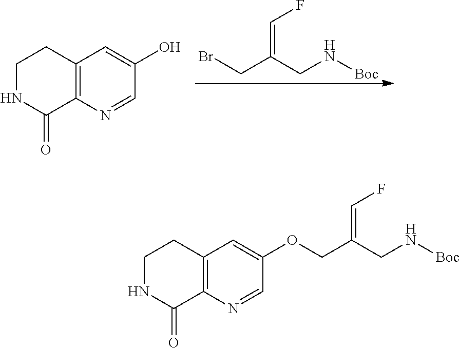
C1=NC2=C(C=C1O)CCNC2=O.BrCC(CN[Boc])=CF.C1=NC2=C(C=C1OCC(CN[Boc])=CF)CCNC2=O
